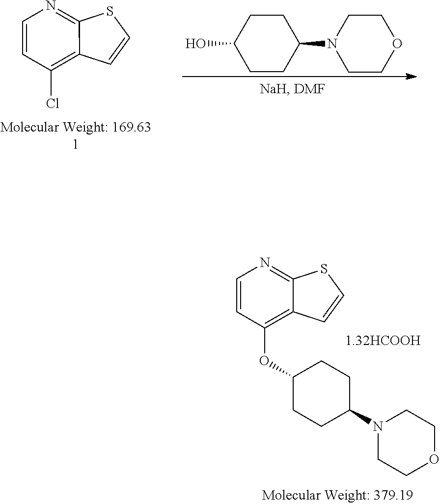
C12=C(Cl)C=CN=C1SC=C2.C1C(O)CCC(N2CCOCC2)C1.C12=C(OC3CCC(N4CCOCC4)CC3)C=CN=C1SC=C2
